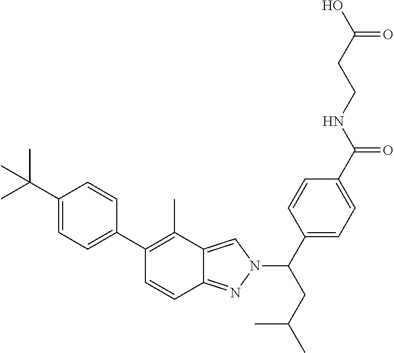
C1(C(C)(C)C)=CC=C(C2=C(C)C3=CN(C(CC(C)C)C4=CC=C(C(NCCC(O)=O)=O)C=C4)N=C3C=C2)C=C1
